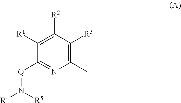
C1([R1])=C([R2])C([R3])=C(C)N=C1[Q]N([R5])[R4]
